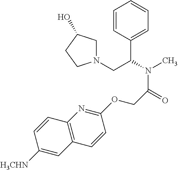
C1=CC(C(N(C)C(=O)COC2=NC3=C(C=C2)C=C([H3CHN])C=C3)CN2CC(O)CC2)=CC=C1
